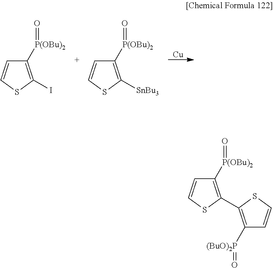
C1([P(OBu)2]=O)=C(I)SC=C1.[Cu].C1([P(OBu)2]=O)=C([SnBu3])SC=C1.C1([P(OBu)2]=O)=C(C2=C([(BuO)2P]=O)C=CS2)SC=C1
